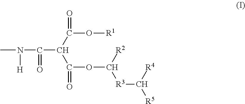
CN(C(C(C(O[R1])=O)C(OC([R2])[R3]C([R4])[R5])=O)=O)[H]
